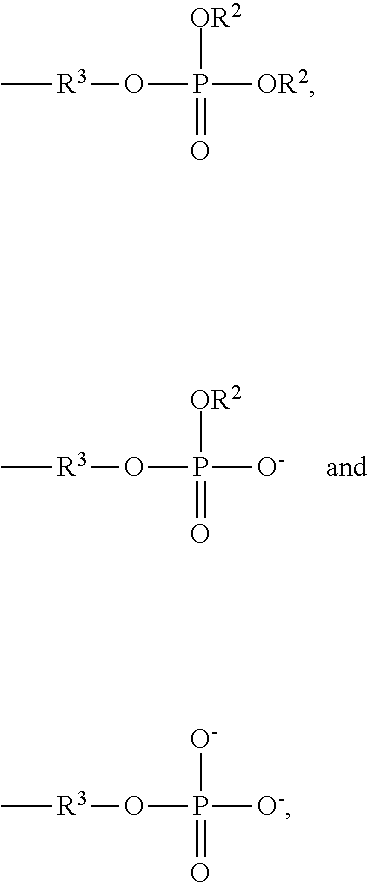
C[R3]OP([O-])([OR2])=O.C[R3]OP([OR2])([OR2])=O.C[R3]OP([O-])([O-])=O
